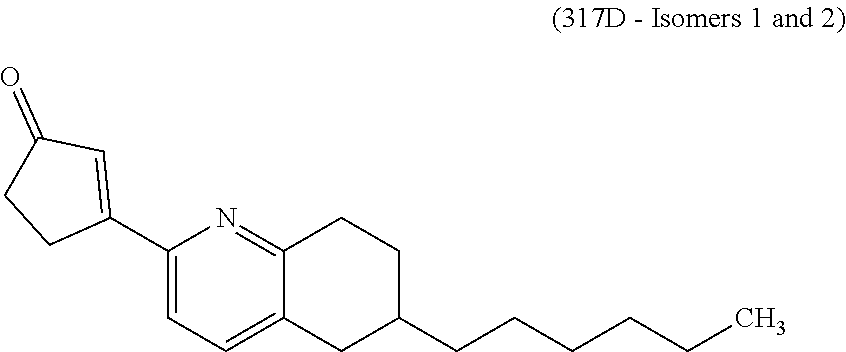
C1(C2=CC(=O)CC2)=CC=C2C(=N1)CCC(CCCCCC)C2
